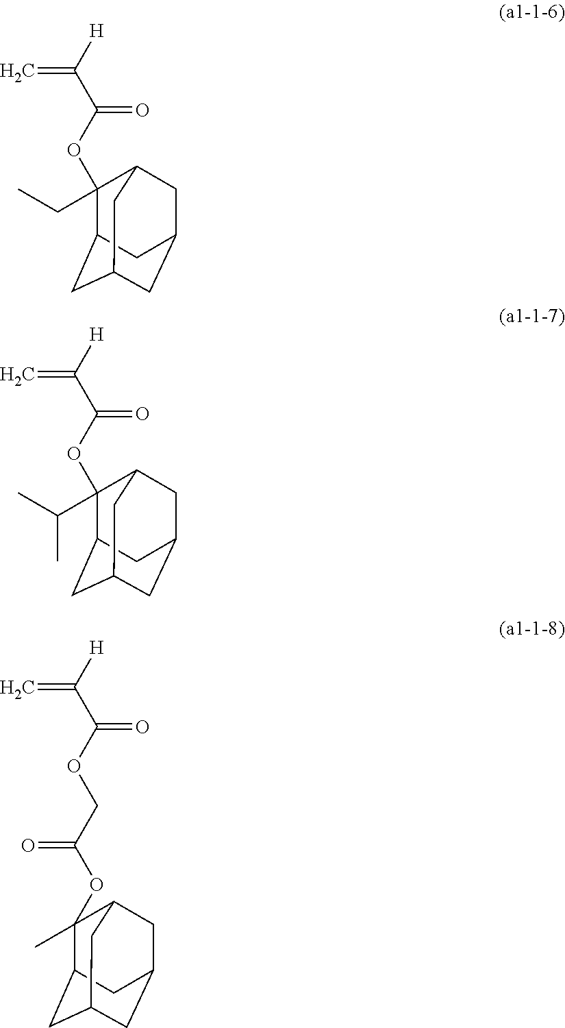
[H]C(C(OC1(CC)C2CC3CC(CC1C3)C2)=O)=C.[H]C(C(OC1(C(C)C)C2CC3CC(CC1C3)C2)=O)=C.[H]C(C(OCC(=O)OC1(C)C2CC3CC(CC1C3)C2)=O)=C
